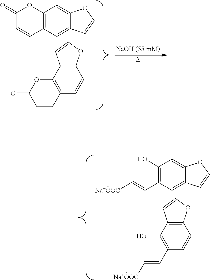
C1(=O)C=CC2=C(O1)C=C1C(=C2)C=CO1.C12=C(C3=C(C=C1)C=CC(=O)O3)C=CO2.[D].C1(O)=C(C=C[Na+OOC])C=C2C(=C1)OC=C2.C12=C(C(O)=C(C=C[Na+OOC])C=C1)C=CO2
